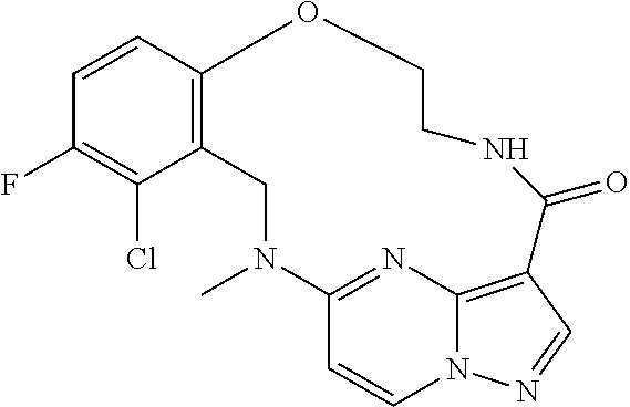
C12=C(C=CC(F)=C1Cl)OCCNC(=O)C1=C3N(C=CC(=N3)N(C)C2)N=C1
